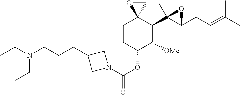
N1(C(OC2C([OMe])C(C3(C)C(CC=C(C)C)O3)C3(CC2)CO3)=O)CC(CCCN(CC)CC)C1
